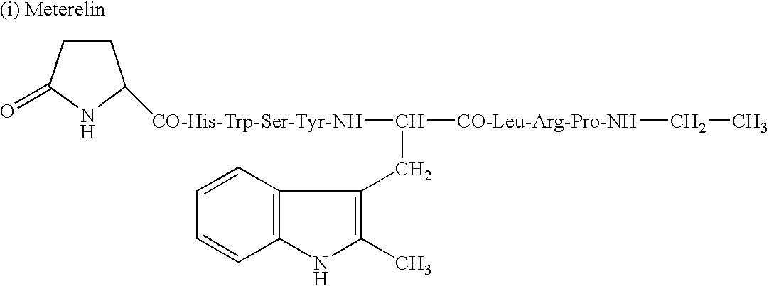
C1CC(=O)NC1[CO-His-Trp-Ser-Tyr-NH]C([CO-Leu-Arg-Pro-NH]CC)CC1=C(C)NC2=C1C=CC=C2
